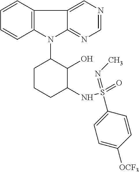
N1(C2CCCC(NS(=O)(=NC)C3=CC=C([OCF3])C=C3)C2O)C2=C(C3=CN=CN=C13)C=CC=C2
